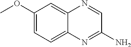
C1(OC)=CC=C2C(=C1)N=CC(N)=N2
